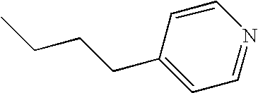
CCCCC1=CC=NC=C1
